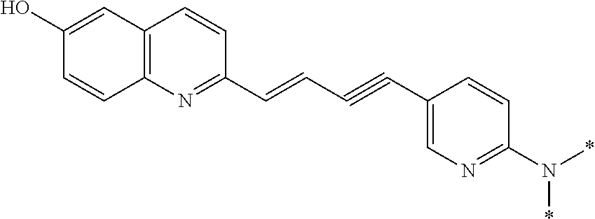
C1(O)=CC2=C(C=C1)N=C(C=CC#CC1=CN=C(N(*)*)C=C1)C=C2
